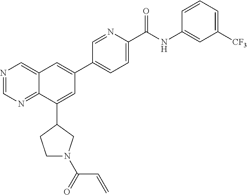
N1=CN=C2C(=C1)C=C(C1=CC=C(C(NC3=CC([CF3])=CC=C3)=O)N=C1)C=C2C1CCN(C(C=C)=O)C1
